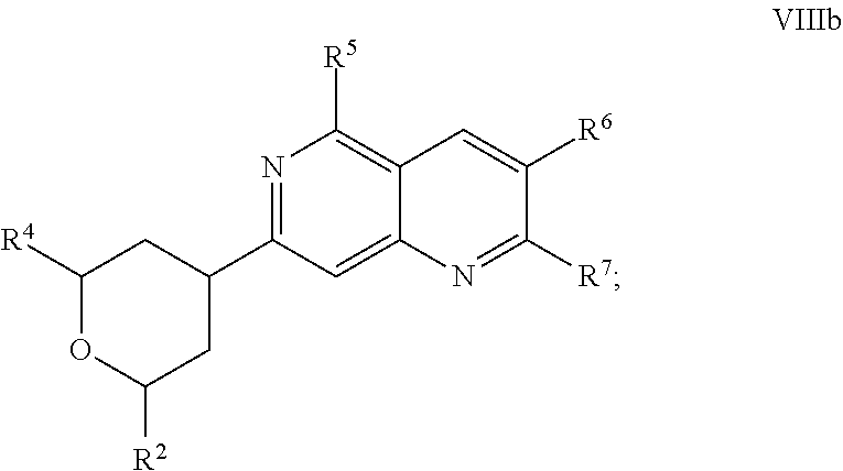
C1([R4])OC([R2])CC(C2=NC([R5])=C3C(=C2)N=C([R7])C([R6])=C3)C1
